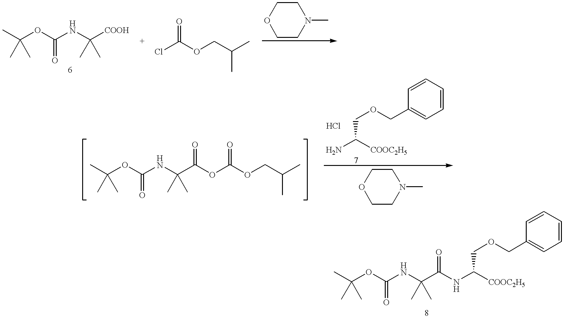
C(OC(NC([COOH])(C)C)=O)(C)(C)C.ClC(OCC(C)C)=O.C1CN(C)CCO1.C(OC(NC(C(OC(OCC(C)C)=O)=O)(C)C)=O)(C)(C)C.NC([COOC2H5])COCC1=CC=CC=C1.O1CCN(C)CC1.C(OC(NC(C(NC([COOC2H5])COCC1=CC=CC=C1)=O)(C)C)=O)(C)(C)C
